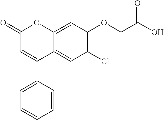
C12=CC(OCC(O)=O)=C(Cl)C=C1C(C1=CC=CC=C1)=CC(=O)O2
